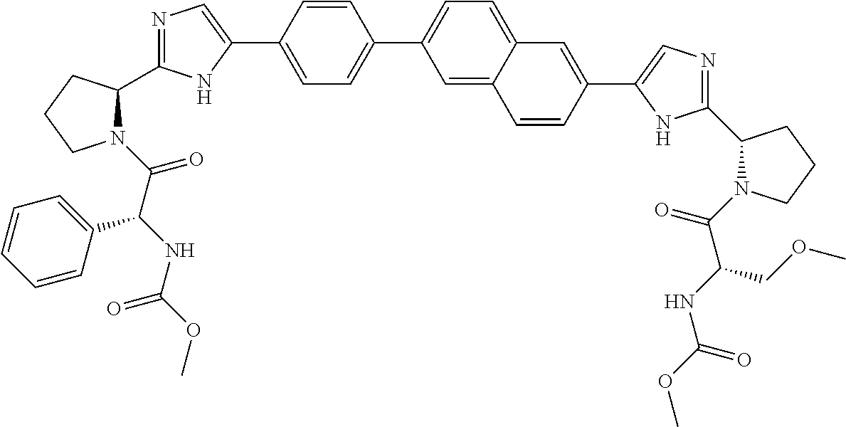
C1=C(C2=CN=C(C3CCCN3C(C(C3=CC=CC=C3)NC(OC)=O)=O)N2)C=CC(C2=CC=C3C(=C2)C=CC(C2=CN=C(C4N(C(C(NC(OC)=O)COC)=O)CCC4)N2)=C3)=C1
